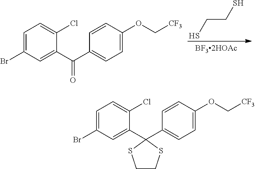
C1=C(Br)C=C(C2(C3=CC=C(OC[CF3])C=C3)SCCS2)C(Cl)=C1.C1=C(Br)C=C(C(C2=CC=C(OC[CF3])C=C2)=O)C(Cl)=C1.SCCS
